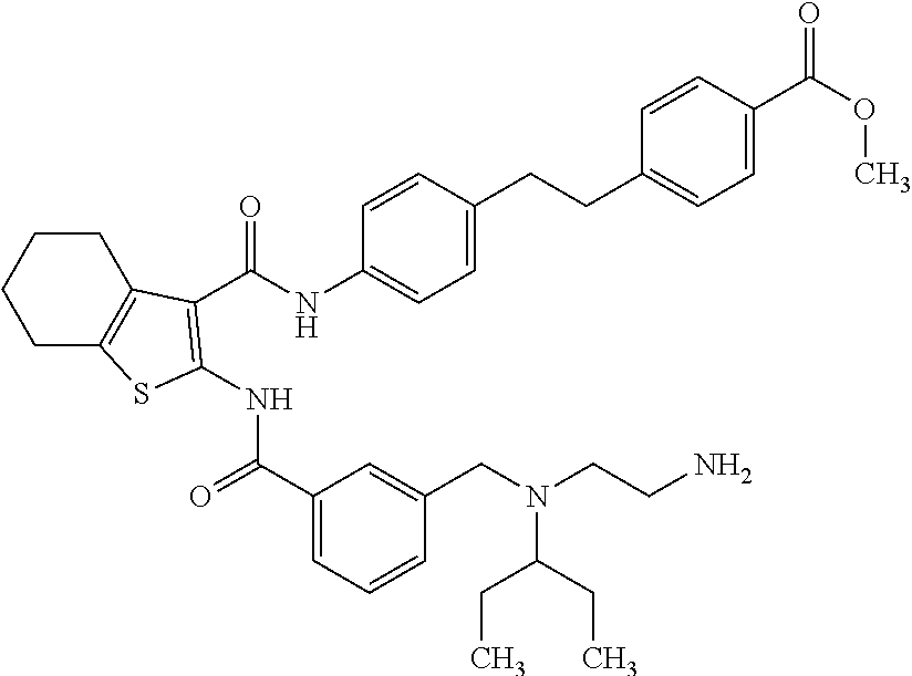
C(NC1=CC=C(CCC2=CC=C(C(=O)OC)C=C2)C=C1)(=O)C1=C(NC(=O)C2=CC=CC(CN(CCN)C(CC)CC)=C2)SC2=C1CCCC2
